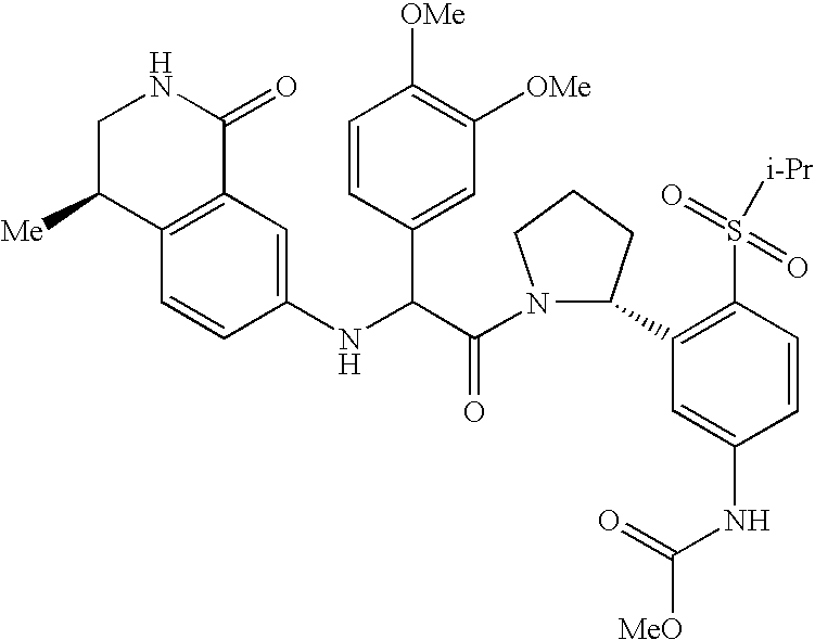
C1C([Me])C2=C(C(=O)N1)C=C(NC(C1=CC([OMe])=C([OMe])C=C1)C(N1C(C3=C(S([i-Pr])(=O)=O)C=CC(NC([MeO])=O)=C3)CCC1)=O)C=C2
